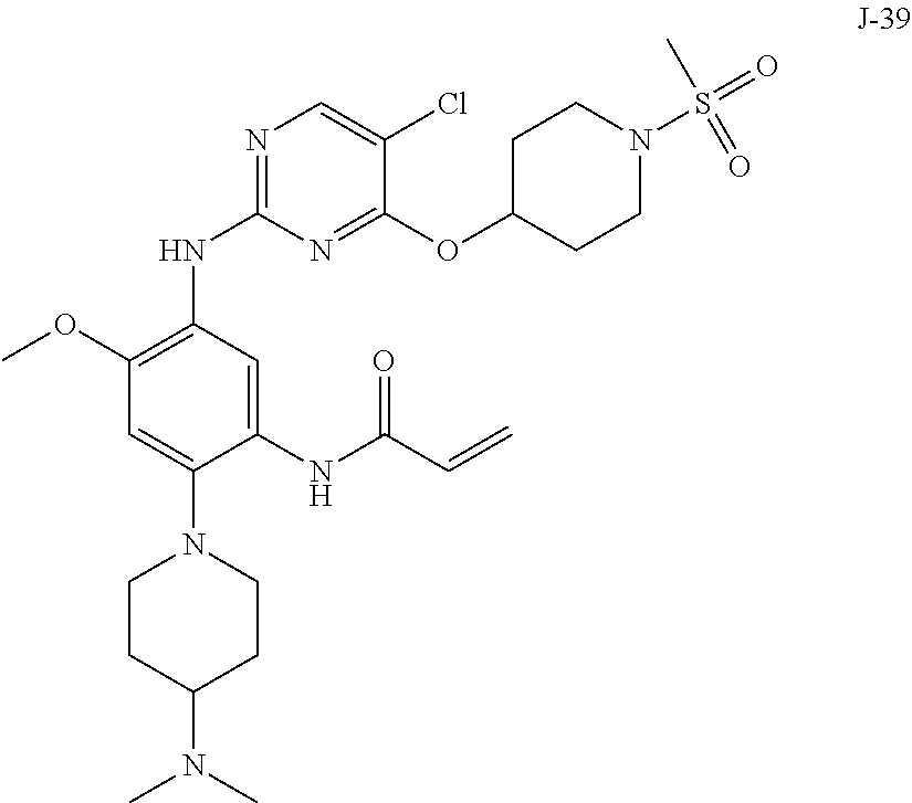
C1CC(N(C)C)CCN1C1=CC(OC)=C(NC2=NC=C(Cl)C(OC3CCN(S(=O)(=O)C)CC3)=N2)C=C1NC(C=C)=O
